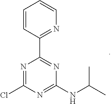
N1=C(Cl)N=C(NC(C)C)N=C1C1=NC=CC=C1
